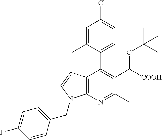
C1=C(C)C(C2=C(C([COOH])OC(C)(C)C)C(C)=NC3=C2C=CN3CC2=CC=C(F)C=C2)=CC=C1Cl
